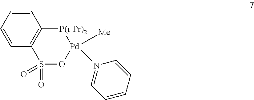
C1=CC=CC2=C1[P(i-Pr)2][Pd]([Me])(N1=CC=CC=C1)OS2(=O)=O
